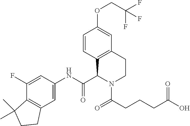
C1=CC2=C(C=C1OCC(F)(F)F)CCN(C(CCCC(O)=O)=O)C2C(NC1=CC2=C(C(F)=C1)C(C)(C)CC2)=O
